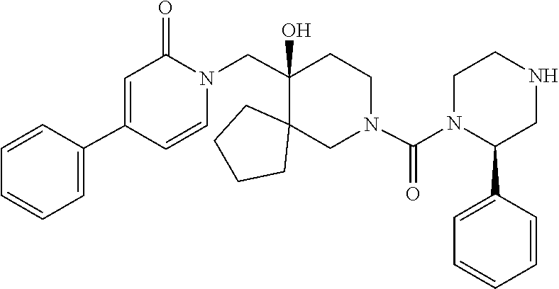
C1CN(C(N2CCC(CN3C=CC(C4=CC=CC=C4)=CC3=O)(O)C3(CCCC3)C2)=O)C(C2=CC=CC=C2)CN1
